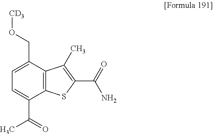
[CD3]OCC1=CC=C(C(=O)C)C2=C1C(C)=C(C(=O)N)S2
